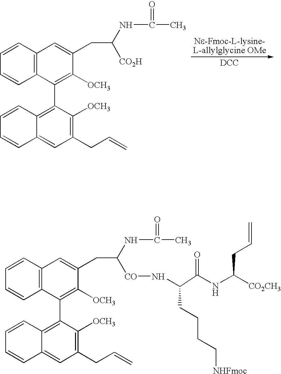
C1=CC2=C(C=C1)C(C1=C3C(=CC(CC=C)=C1[OCH3])C=CC=C3)=C([OCH3])C(CC(NC(C)=O)[CO2H])=C2.[DCC].C1=CC2=C(C=C1)C(C1=C3C(=CC(CC=C)=C1[OCH3])C=CC=C3)=C([OCH3])C(CC(NC(C)=O)[CO]NC(CCCC[NHFmoc])C(=O)NC(CC=C)[CO2CH3])=C2
